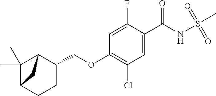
C12C(COC3=C(Cl)C=C(C(NS(C)(=O)=O)=O)C(F)=C3)CCC(C1(C)C)C2
